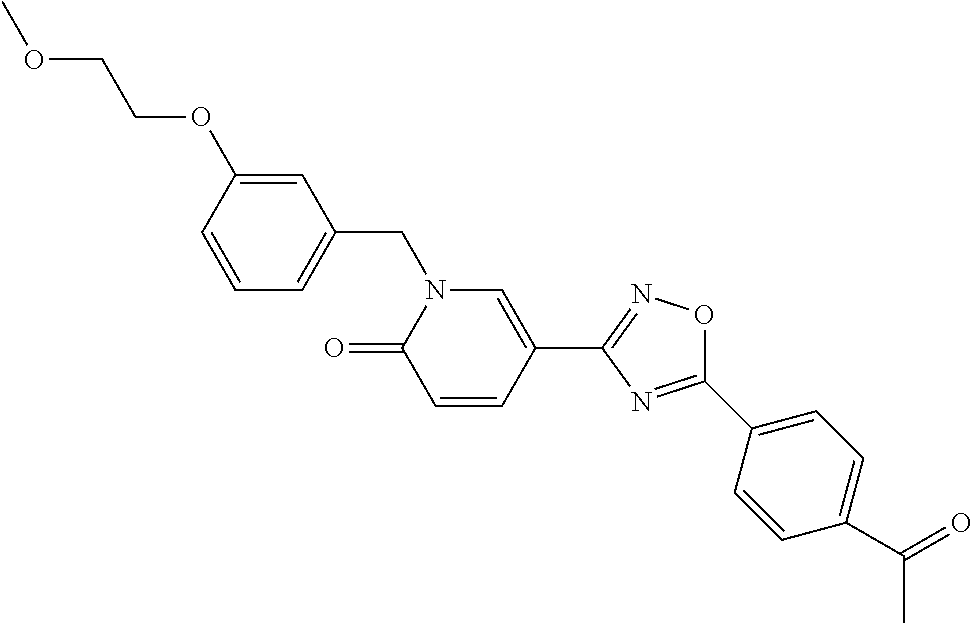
C1=CC(OCCOC)=CC(CN2C(=O)C=CC(C3=NOC(C4=CC=C(C(=O)C)C=C4)=N3)=C2)=C1
